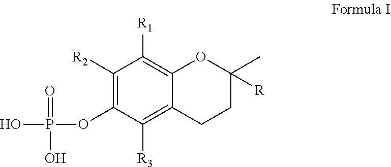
C1([R2])=C(OP(=O)(O)O)C([R3])=C2C(=C1[R1])OC(C)([R])CC2
